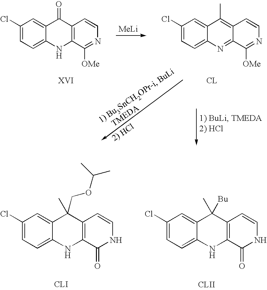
C1(Cl)=CC=C2C(=C1)C(=O)C1=C(N2)C([OMe])=NC=C1.[MeLi].C1(Cl)=CC=C2C(=C1)C(C)=C1C(=N2)C([OMe])=NC=C1.C1(Cl)=CC=C2C(=C1)C(C)([Bu])C1=C(N2)C(=O)NC=C1.C1(Cl)=CC=C2C(=C1)C(C)(COC(C)C)C1=C(N2)C(=O)NC=C1
